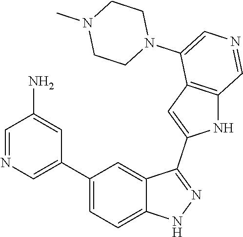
C1(C2=CN=CC(N)=C2)=CC=C2C(=C1)C(C1=CC3=C(N1)C=NC=C3N1CCN(C)CC1)=NN2
